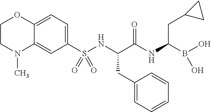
C12=CC=C(S(NC(C(NC(B(O)O)CC3CC3)=O)CC3=CC=CC=C3)(=O)=O)C=C1N(C)CCO2
